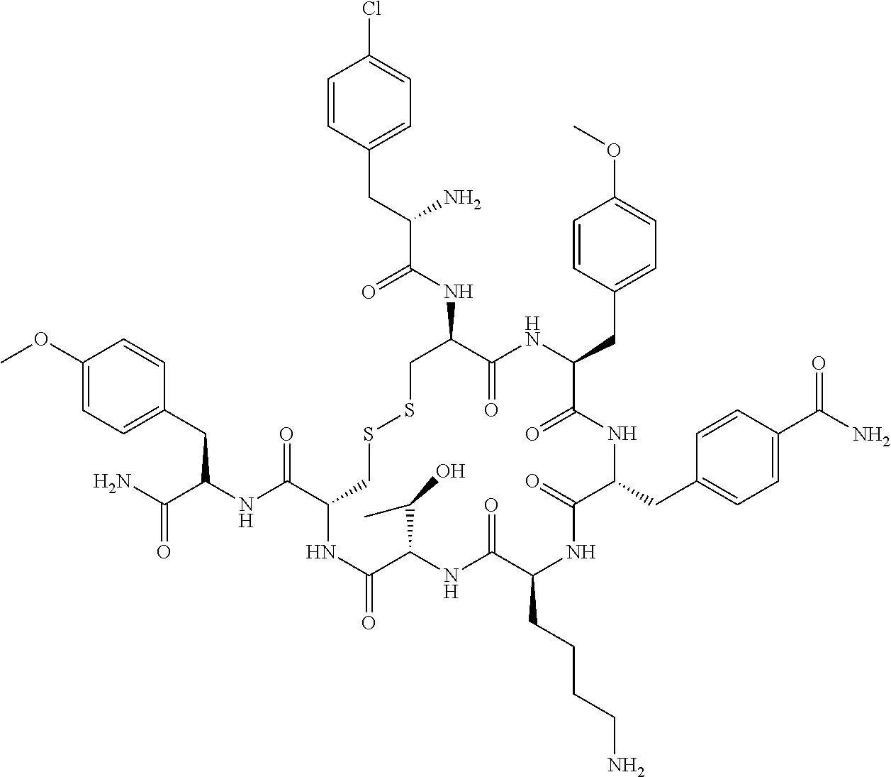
C1=CC(CC(NC(C2CSSCC(NC(C(CC3=CC=C(Cl)C=C3)N)=O)C(=O)NC(CC3=CC=C(OC)C=C3)C(=O)NC(CC3=CC=C(C(N)=O)C=C3)C(=O)NC(CCCCN)C(=O)NC(C(C)O)C(=O)N2)=O)C(N)=O)=CC=C1OC
